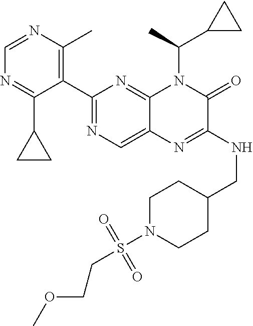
C1=NC(C)=C(C2=NC=C3C(=N2)N(C(C)C2CC2)C(=O)C(NCC2CCN(S(=O)(=O)CCOC)CC2)=N3)C(C2CC2)=N1
